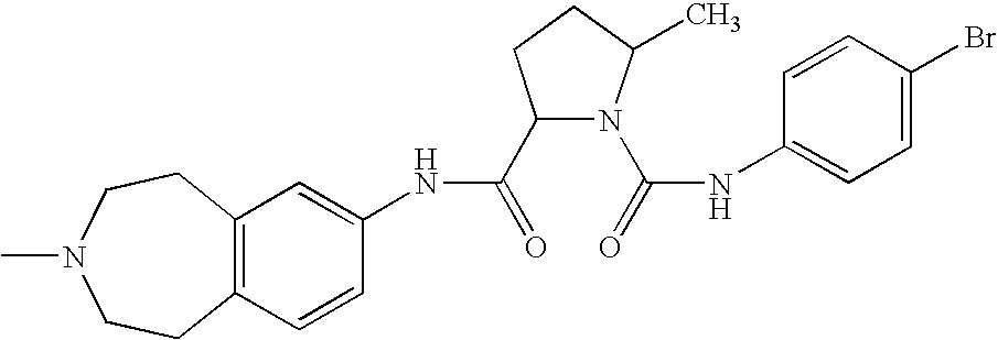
C12=C(C=CC(NC(=O)C3N(C(=O)NC4=CC=C(Br)C=C4)C(C)CC3)=C1)CCN(C)CC2
